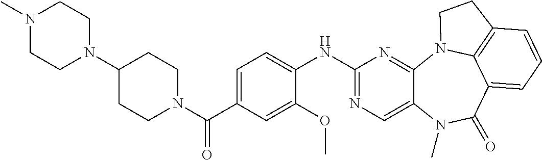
C(C1=CC=C(NC2=NC=C3C(=N2)N2C4=C(C=CC=C4C(=O)N3C)CC2)C(OC)=C1)(N1CCC(N2CCN(C)CC2)CC1)=O
